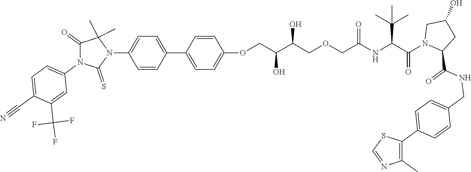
C1(C2=CC=C(OCC(C(COCC(NC(C(N3CC(O)CC3C(NCC3=CC=C(C4=C(C)N=CS4)C=C3)=O)=O)C(C)(C)C)=O)O)O)C=C2)=CC=C(N2C(C)(C)C(=O)N(C3=CC=C(C#N)C(C(F)(F)F)=C3)C2=S)C=C1
